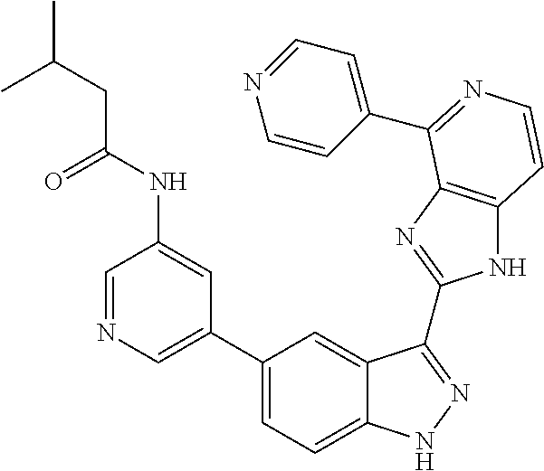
C1(C2=CN=CC(NC(=O)CC(C)C)=C2)=CC=C2C(=C1)C(C1=NC3=C(N1)C=CN=C3C1=CC=NC=C1)=NN2
